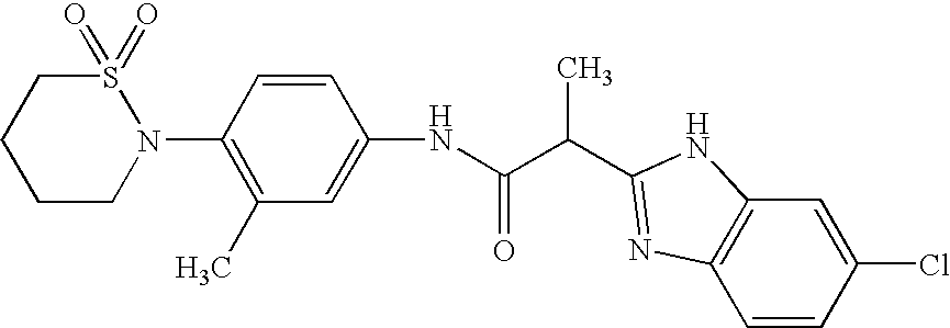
N(C(C(C)C1=NC2=C(C=C(Cl)C=C2)N1)=O)C1=CC(C)=C(N2S(=O)(=O)CCCC2)C=C1
